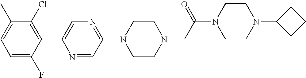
C1=C(F)C(C2=CN=C(N3CCN(CC(N4CCN(C5CCC5)CC4)=O)CC3)C=N2)=C(Cl)C(C)=C1
